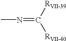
CN=C([RVII-39])[RVII-40]
